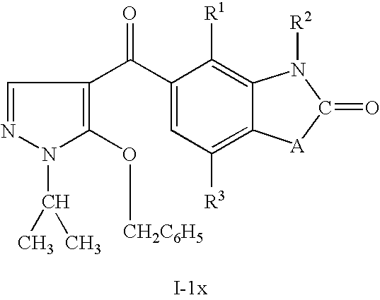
C1=NN(C(C)C)C(O[CH2C6H5])=C1C(C1=CC([R3])=C2C(=C1[R1])N([R2])C(=O)[A]2)=O
